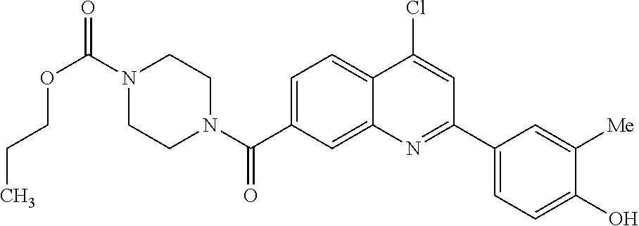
N1(C(OCCC)=O)CCN(C(=O)C2=CC=C3C(=C2)N=C(C2=CC=C(O)C([Me])=C2)C=C3Cl)CC1
